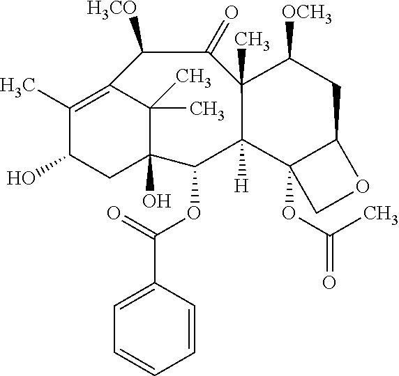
OC1CC2(O)C(C)(C)C(=C1C)C([H3CO])C(=O)C1(C)C([H])(C2OC(C2=CC=CC=C2)=O)C2(OC(C)=O)C(CC1[OCH3])OC2
